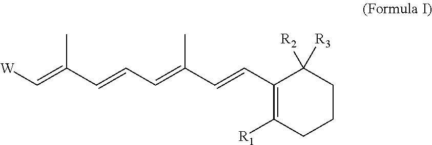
[W]C=C(C=CC=C(C=CC1=C([R1])CCCC1([R2])[R3])C)C
